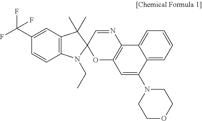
C1(C(F)(F)F)=CC2=C(C=C1)N(CC)C1(C2(C)C)OC2=C(N=C1)C1=CC=CC=C1C(N1CCOCC1)=C2
